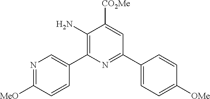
C1(N)=C(C2=CN=C([MeO])C=C2)N=C(C2=CC=C([OMe])C=C2)C=C1[CO2Me]
